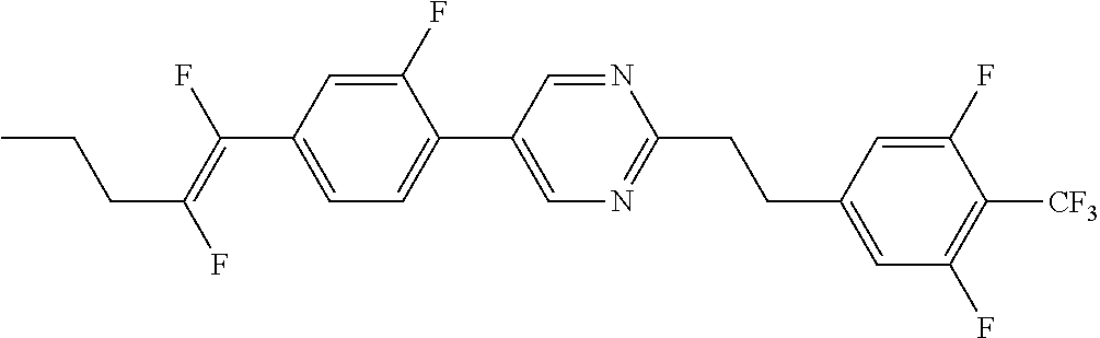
C(C1=CC=C(C2=CN=C(CCC3=CC(F)=C([CF3])C(F)=C3)N=C2)C(F)=C1)(=C(F)CCC)F
